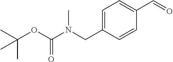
C1(C=O)=CC=C(CN(C(OC(C)(C)C)=O)C)C=C1
